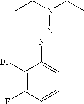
C1(Br)=C(F)C=CC=C1N.CCN(CC)N
